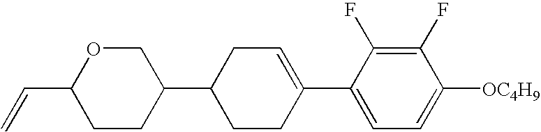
C1(F)=C(F)C(C2=CCC(C3COC(C=C)CC3)CC2)=CC=C1[OC4H9]
